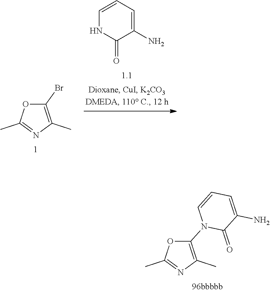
C1=CC=C(N)C(=O)N1.C1(Br)=C(C)N=C(C)O1.C1(N2C(=O)C(N)=CC=C2)=C(C)N=C(C)O1
